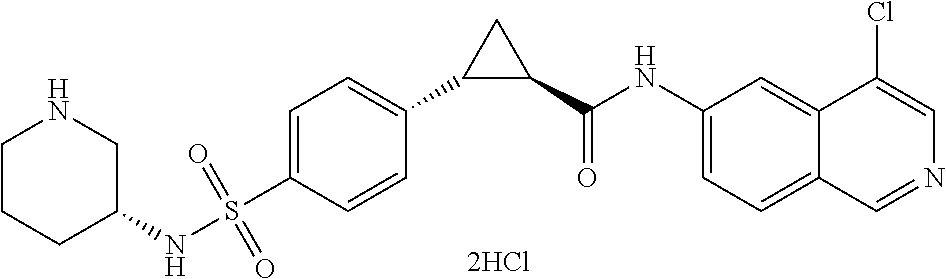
N(S(C1=CC=C(C2C(C(NC3=CC=C4C(=C3)C(Cl)=CN=C4)=O)C2)C=C1)(=O)=O)C1CNCCC1
